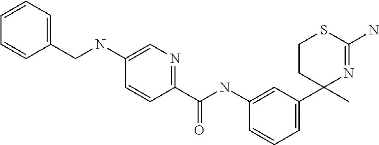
C1=CC=C(CNC2=CN=C(C(NC3=CC(C4(C)CCSC(N)=N4)=CC=C3)=O)C=C2)C=C1
